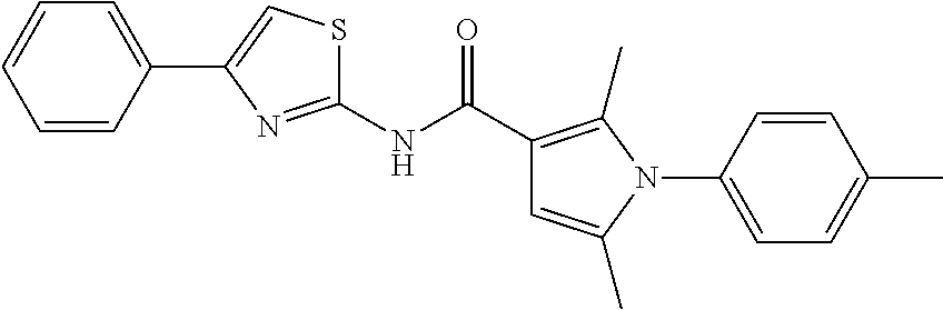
C1(NC(C2=C(C)N(C3=CC=C(C)C=C3)C(C)=C2)=O)=NC(C2=CC=CC=C2)=CS1
